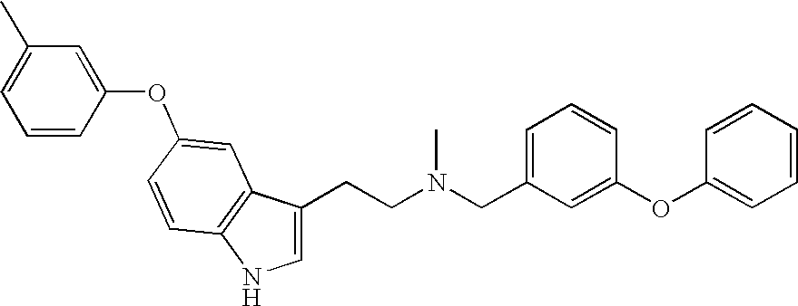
C1=C(CCN(CC2=CC=CC(OC3=CC=CC=C3)=C2)C)C2=C(N1)C=CC(OC1=CC(C)=CC=C1)=C2
